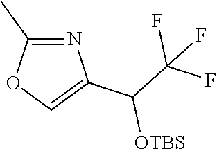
N1=C(C)OC=C1C(C(F)(F)F)[OTBS]
